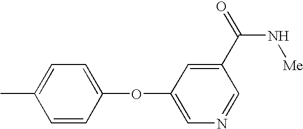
CC1=CC=C(OC2=CN=CC(C(=O)N[Me])=C2)C=C1
